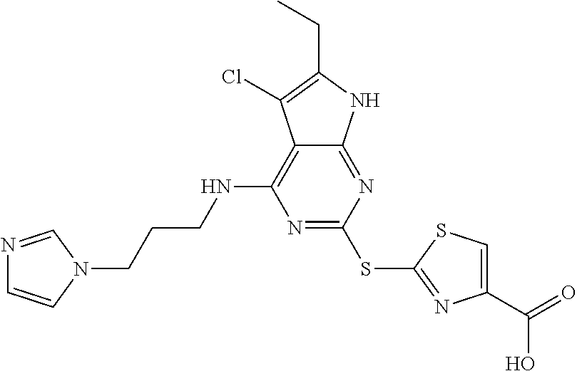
N1=C(SC2=NC(C(=O)O)=CS2)N=C2C(=C1NCCCN1C=NC=C1)C(Cl)=C(CC)N2
